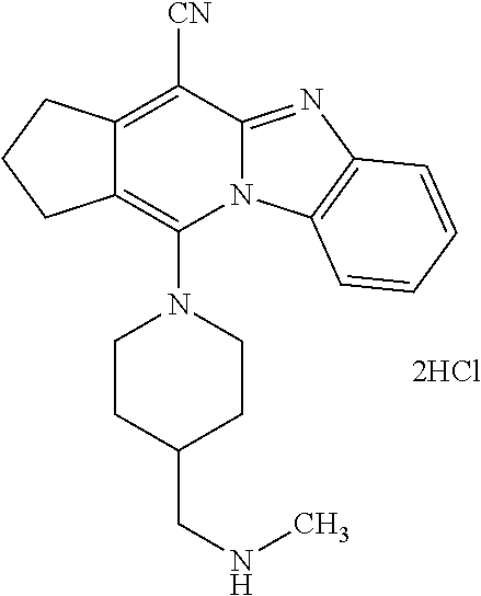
[2HCl].C12=C([CN])C3=NC4=C(N3C(N3CCC(CNC)CC3)=C1CCC2)C=CC=C4
